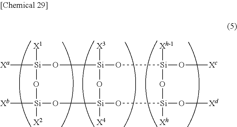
[X1][Si]1([Xa])O[Si]2([X3])O[Si](O[Xc])([Xh-1])O[Si]([Xh])(O[Xd])O[Si]([X4])(O[Si]([X2])([Xb])O1)O2
